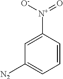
C1([N2])=CC=CC([N+]([O-])=O)=C1
